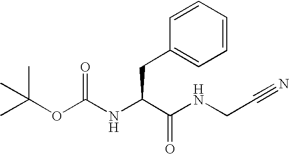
C1=CC=CC=C1CC(NC(OC(C)(C)C)=O)C(NCC#N)=O
